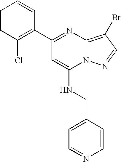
C1(C2=NC3=C(Br)C=NN3C(NCC3=CC=NC=C3)=C2)=C(Cl)C=CC=C1
